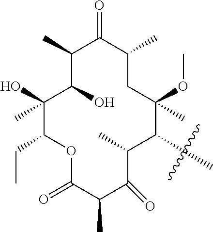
C1(C)C(O)C(O)(C)C(CC)OC(=O)C(C)C(=O)C(C)C(C)C(OC)(C)CC(C)C1=O
